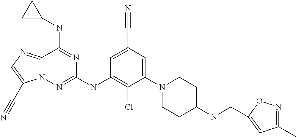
C1=C(C#N)C=C(N2CCC(NCC3=CC(C)=NO3)CC2)C(Cl)=C1NC1=NN2C(=NC=C2C#N)C(NC2CC2)=N1
